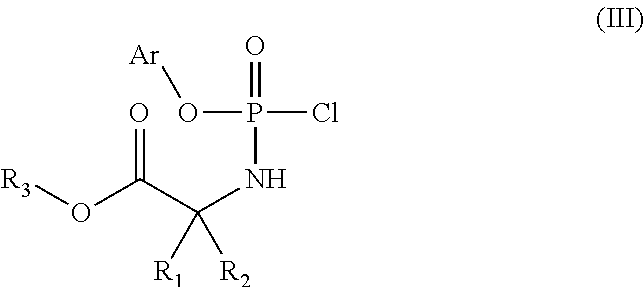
[R3]OC(C(NP(=O)(Cl)O[Ar])([R1])[R2])=O
